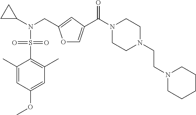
O1C=C(C(N2CCN(CCN3CCCCC3)CC2)=O)C=C1CN(C1CC1)S(=O)(=O)C1=C(C)C=C(OC)C=C1C
